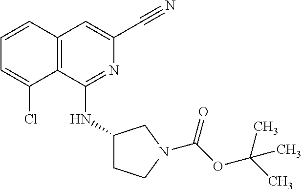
N1=C(NC2CCN(C(OC(C)(C)C)=O)C2)C2=C(C=C1C#N)C=CC=C2Cl
